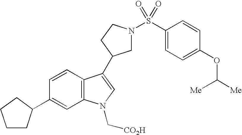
C1N(S(C2=CC=C(OC([Me])[Me])C=C2)(=O)=O)CCC1C1=CN(C[CO2H])C2=C1C=CC(C1CCCC1)=C2
